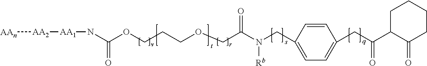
C(OCCCOCC(N(CC1=CC=C(CC(C2C(=O)CCCC2)=O)C=C1)[Rb])=O)(N[AA1][AA2][AAn])=O
